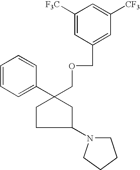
C1(C2(COCC3=CC([CF3])=CC([F3C])=C3)CC(N3CCCC3)CC2)=CC=CC=C1
